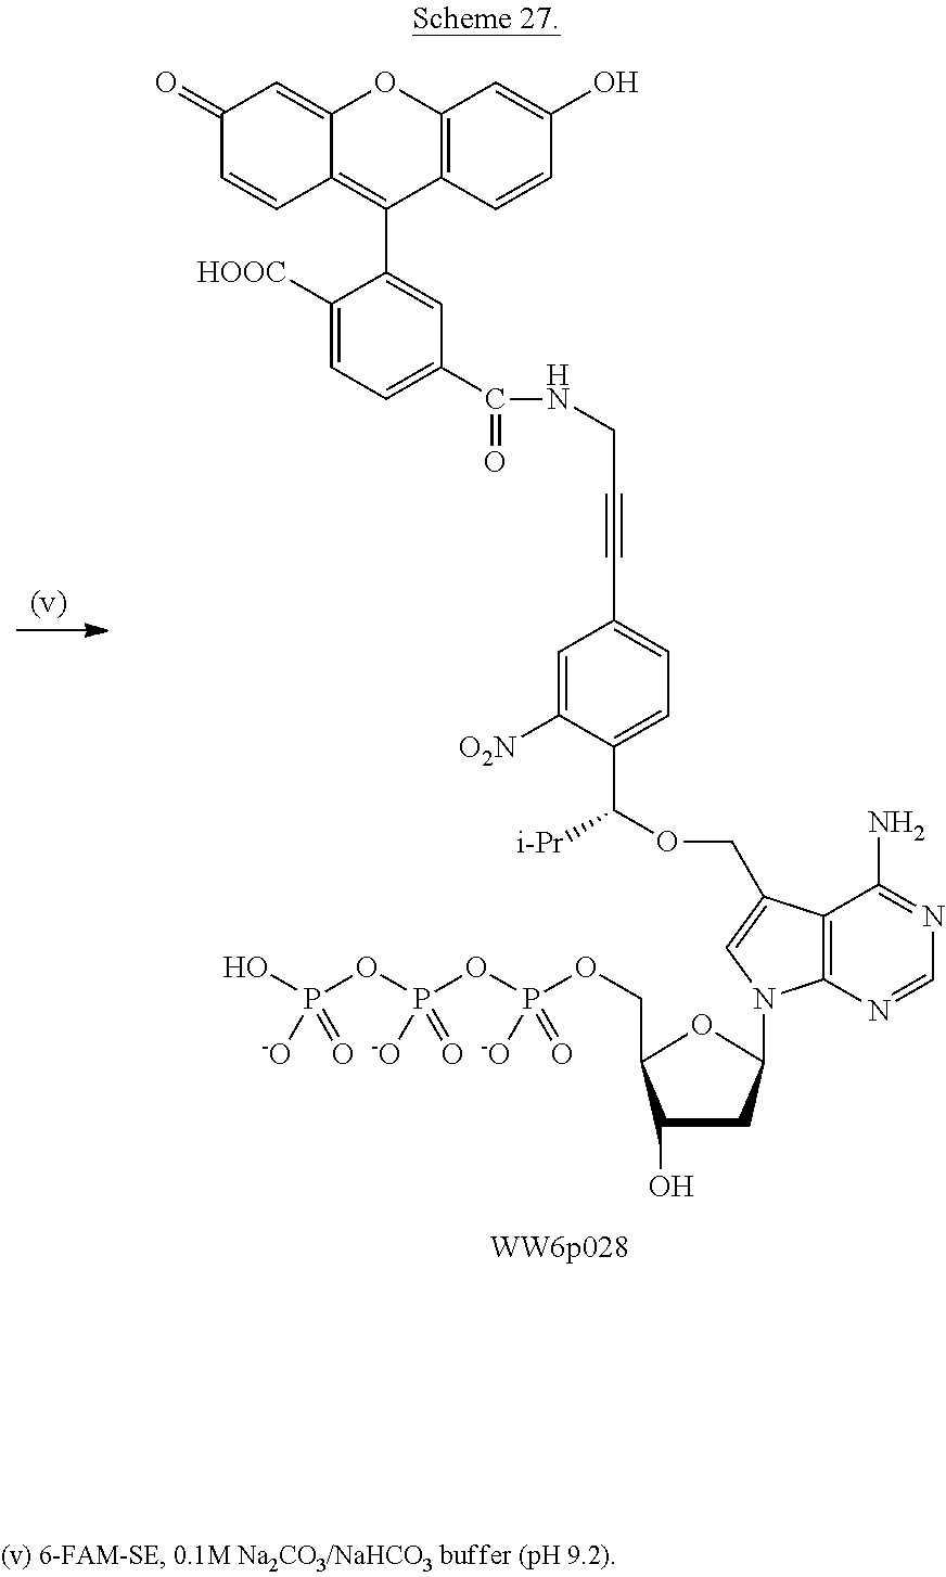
C1(O)CC(N2C3=C(C(N)=NC=N3)C(COC(C3=CC=C(C#CCNC(=O)C4=CC=C([HOOC])C(C5=C6C(=CC(=O)C=C6)OC6=C5C=CC(O)=C6)=C4)C=C3[O2N])[i-Pr])=C2)OC1COP(OP(OP(O)([-O])=O)([-O])=O)([-O])=O
